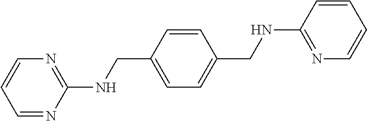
C1(CNC2=NC=CC=N2)=CC=C(CNC2=NC=CC=C2)C=C1
